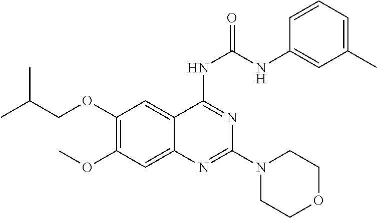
C1=CC=C(C)C=C1NC(NC1=NC(N2CCOCC2)=NC2=CC(OC)=C(OCC(C)C)C=C21)=O
